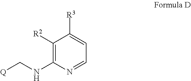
C1([R3])=CC=NC(NC[Q])=C1[R2]
